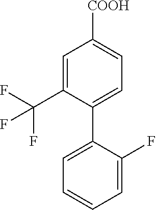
C1=C(C(F)(F)F)C(C2=CC=CC=C2F)=CC=C1[COOH]
